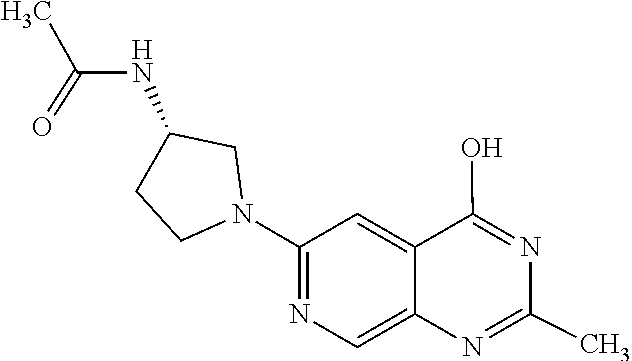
N1=C(O)C2=CC(N3CCC(NC(C)=O)C3)=NC=C2N=C1C
